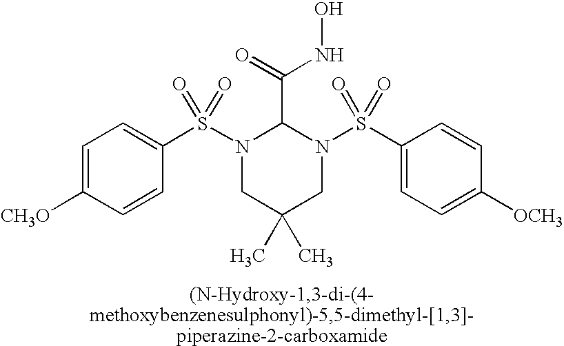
C1=C([CH3O])C=CC(S(N2CC(C)(C)CN(S(C3=CC=C([OCH3])C=C3)(=O)=O)C2C(=O)NO)(=O)=O)=C1
